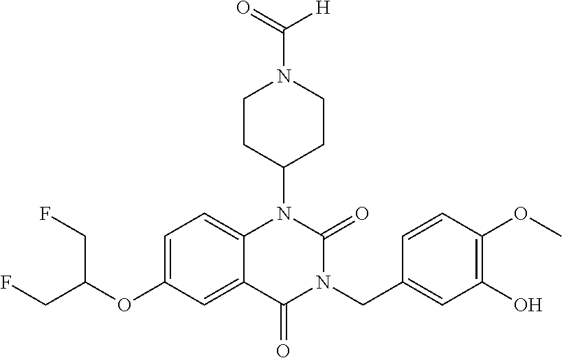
C1=C(OC(CF)CF)C=C2C(=C1)N(C1CCN(C(=O)[H])CC1)C(=O)N(CC1=CC(O)=C(OC)C=C1)C2=O
